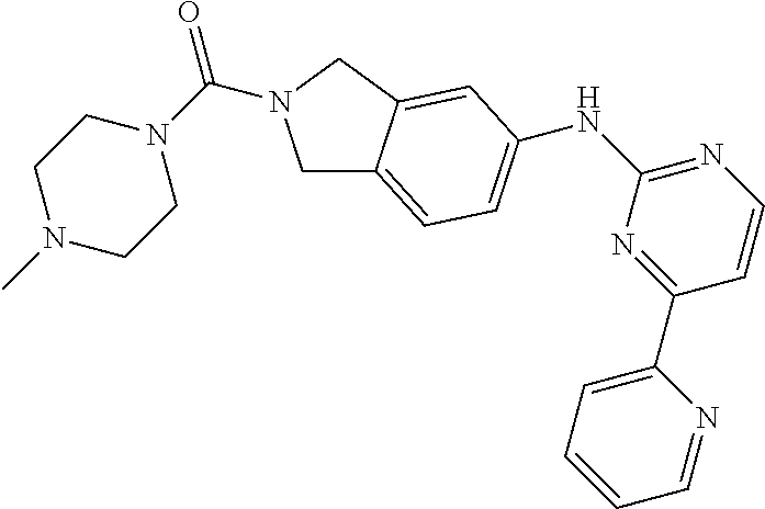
C1C2=CC=C(NC3=NC=CC(C4=CC=CC=N4)=N3)C=C2CN1C(N1CCN(C)CC1)=O
